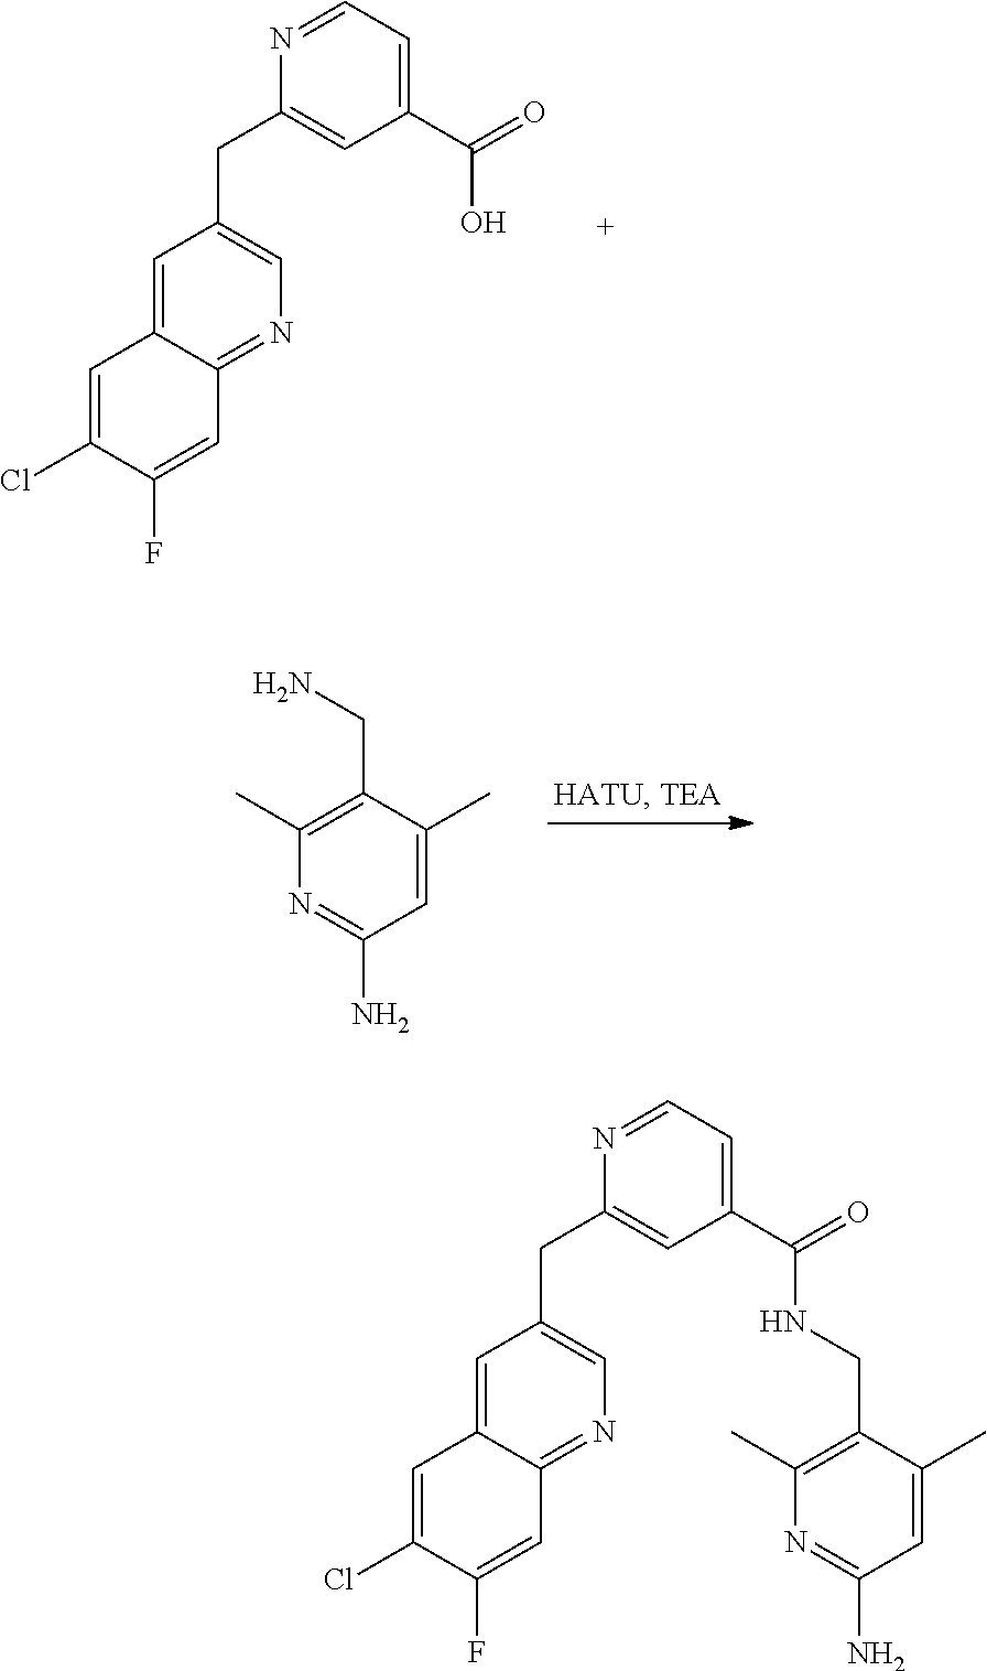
C1=C(Cl)C(F)=CC2=NC=C(CC3=CC(C(=O)O)=CC=N3)C=C12.C1(C)=C(CN)C(C)=CC(N)=N1.C1(C)=C(CNC(C2=CC=NC(CC3=CN=C4C=C(F)C(Cl)=CC4=C3)=C2)=O)C(C)=CC(N)=N1
